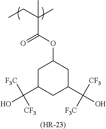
CCC(C)(C)C(OC1CC(C(O)([F3C])[CF3])CC(C(O)([CF3])[F3C])C1)=O.[(HR-23)]
